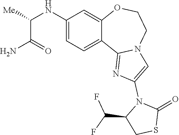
C(C(=O)N)(NC1=CC=C2C(=C1)OCCN1C2=NC(N2C(C(F)F)CSC2=O)=C1)[Me]
